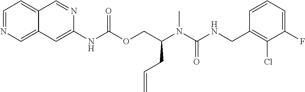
C1=CC(CNC(N(C(COC(NC2=CC3=CN=CC=C3C=N2)=O)CC=C)C)=O)=C(Cl)C(F)=C1
